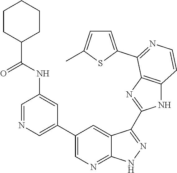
C1=NC=C(C2=CN=C3C(=C2)C(C2=NC4=C(N2)C=CN=C4C2=CC=C(C)S2)=NN3)C=C1NC(C1CCCCC1)=O
